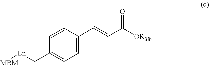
C1=CC(C=CC([OR38])=O)=CC=C1C[Ln][MBM]
